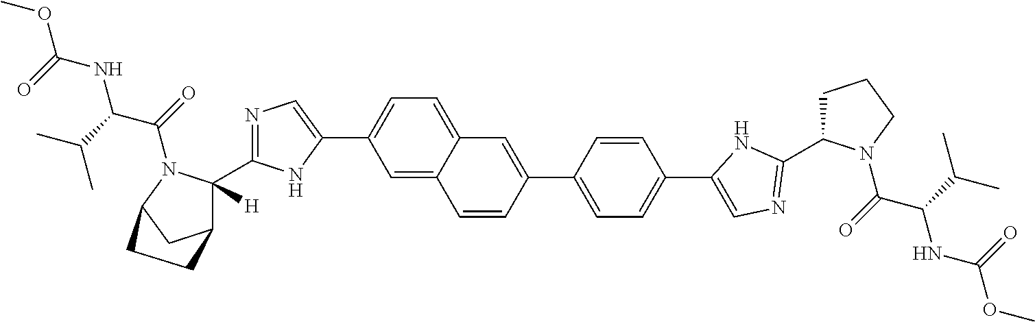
N1=C(C2([H])C3CC(N2C(C(NC(=O)OC)C(C)C)=O)CC3)NC(C2=CC=C3C(=C2)C=CC(C2=CC=C(C4=CN=C(C5CCCN5C(=O)C(NC(OC)=O)C(C)C)N4)C=C2)=C3)=C1
